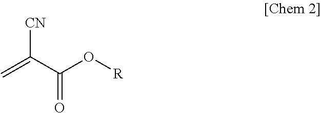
C=C(C(O[R])=O)[CN]
